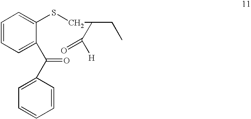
C1=CC=C(C(C2=CC=CC=C2)=O)C(SCC(C([H])=O)CC)=C1
